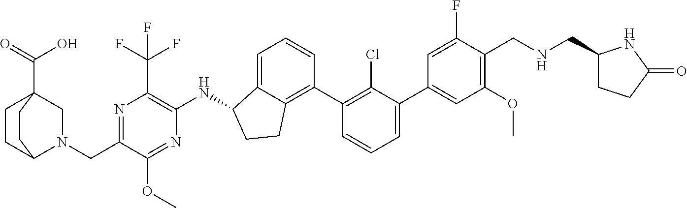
C(C1=NC(C(F)(F)F)=C(NC2C3=CC=CC(C4=C(Cl)C(C5=CC(OC)=C(CNCC6CCC(=O)N6)C(F)=C5)=CC=C4)=C3CC2)N=C1OC)N1C2CCC(C(=O)O)(C1)CC2
